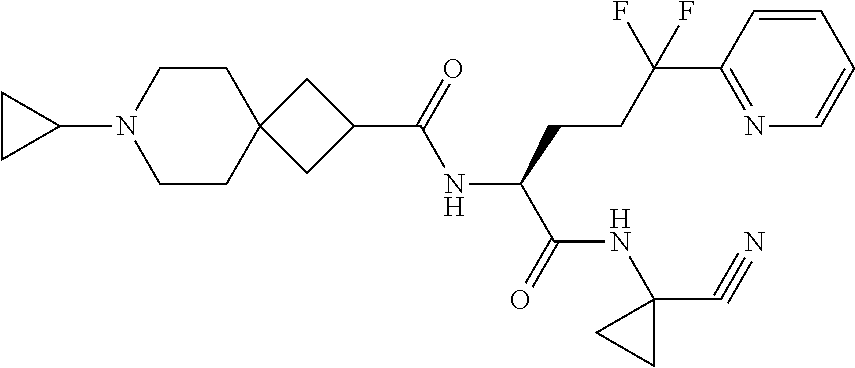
C(NC(C(NC1(C#N)CC1)=O)CCC(C1=NC=CC=C1)(F)F)(=O)C1CC2(CCN(C3CC3)CC2)C1
